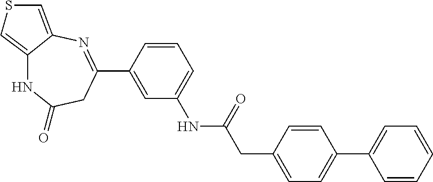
C12=CSC=C1N=C(C1=CC(NC(=O)CC3=CC=C(C4=CC=CC=C4)C=C3)=CC=C1)CC(=O)N2
